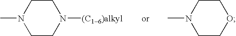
N1([(C16)alkyl])CCN(C)CC1.O1CCN(C)CC1
